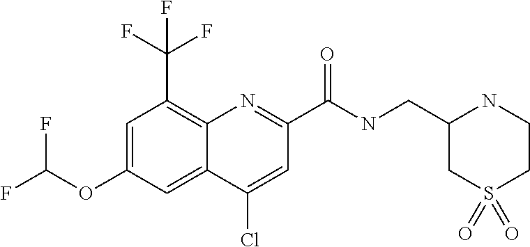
C1(Cl)=CC(C(NCC2CS(=O)(=O)CCN2)=O)=NC2=C(C(F)(F)F)C=C(OC(F)F)C=C12
